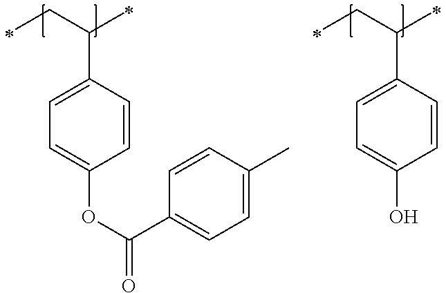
C1=CC(C(CC)C)=CC=C1OC(=O)C1=CC=C(C)C=C1.C1=CC(C(CC)C)=CC=C1O
